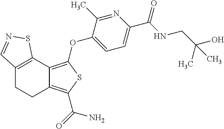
C12=C(OC3=CC=C(C(NCC(O)(C)C)=O)N=C3C)SC(C(=O)N)=C1CCC1=C2SN=C1
